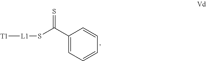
[T1][L1]SC(C1=CC=CC=C1)=S
